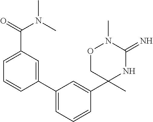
C1(C2=CC(C(=O)N(C)C)=CC=C2)=CC=CC(C2(C)NC(=N)N(C)OC2)=C1
